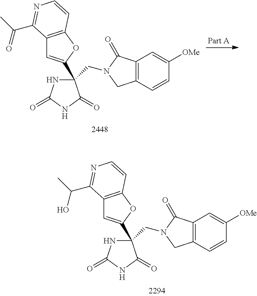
C12=C(C=CC([OMe])=C1)CN(CC1(C3=CC4=C(O3)C=CN=C4C(C)=O)NC(=O)NC1=O)C2=O.C12=C(C=CC([OMe])=C1)CN(CC1(C3=CC4=C(O3)C=CN=C4C(C)O)NC(=O)NC1=O)C2=O
